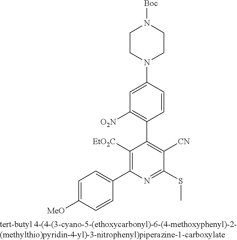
C1CN(C2=CC([O2N])=C(C3=C([CN])C(SC)=NC(C4=CC=C([MeO])C=C4)=C3[EtO2C])C=C2)CCN1[Boc]
